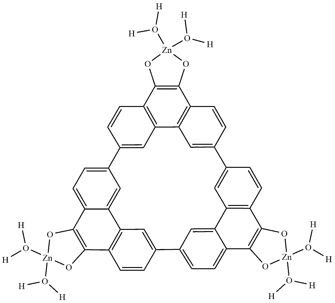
C12=CC3=C(C4=C(C5=C3C=C(C3=CC=C6C(=C3)C3=C(C=CC(=C3)C3=CC=C7C(=C3)C3=C(C=CC1=C3)C1=C7O[Zn](O([H])[H])(O([H])[H])O1)C1=C6O[Zn](O([H])[H])(O([H])[H])O1)C=C5)O[Zn](O([H])[H])(O([H])[H])O4)C=C2
